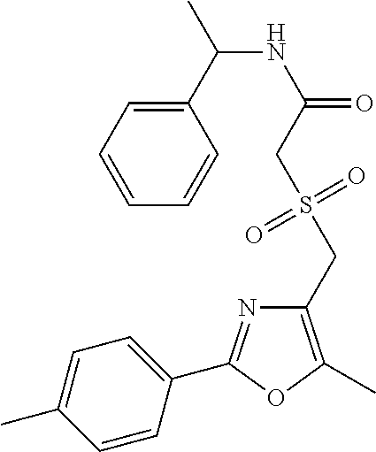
C1=CC(C2=NC(CS(=O)(=O)CC(=O)NC(C3=CC=CC=C3)C)=C(C)O2)=CC=C1C
